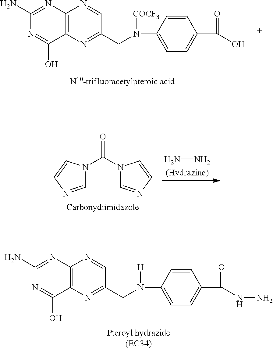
C1(N)=NC2=C(C(O)=N1)N=C(CN(C1=CC=C(C(O)=O)C=C1)[COCF3])C=N2.NN.C1=NC=CN1C(=O)N1C=NC=C1.C1(N)=NC2=C(C(O)=N1)N=C(CN(C1=CC=C(C(NN)=O)C=C1)[H])C=N2
